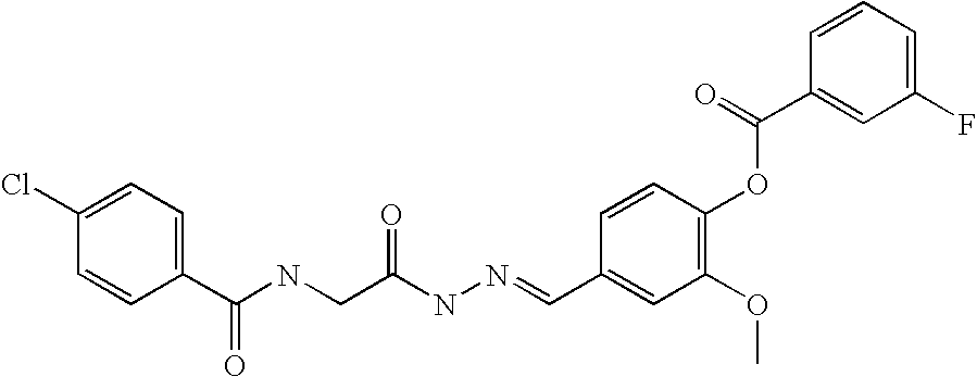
C1=CC(C(NCC(NN=CC2=CC(OC)=C(OC(C3=CC(F)=CC=C3)=O)C=C2)=O)=O)=CC=C1Cl
